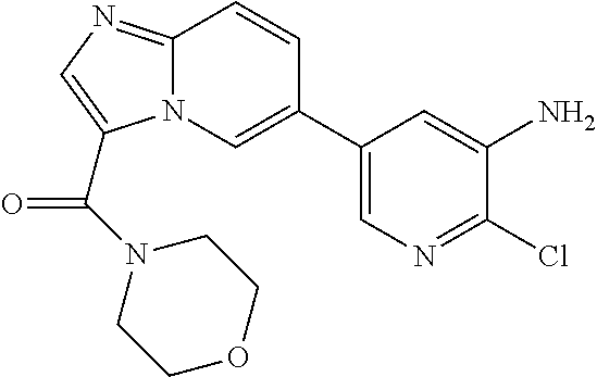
C12=NC=C(C(N3CCOCC3)=O)N1C=C(C1=CN=C(Cl)C(N)=C1)C=C2
